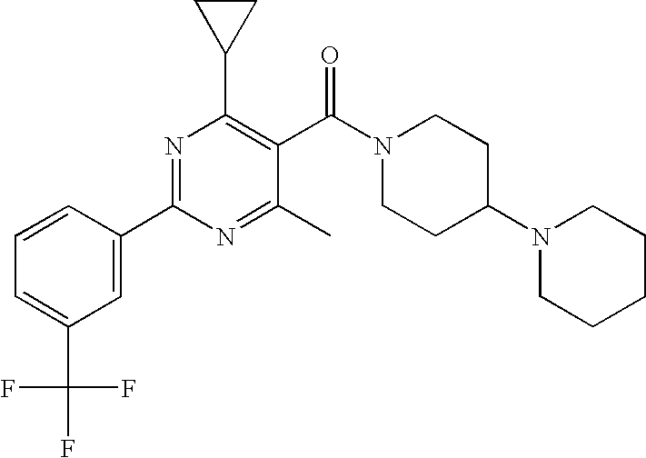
N1=C(C2=CC(C(F)(F)F)=CC=C2)N=C(C)C(C(N2CCC(N3CCCCC3)CC2)=O)=C1C1CC1
